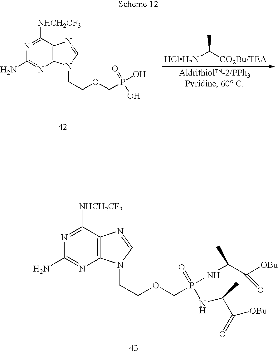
C1(N)=NC2=C(C([NHCH2CF3])=N1)N=CN2CCOCP(=O)(NC(C([OBu])=O)C)NC(C(=O)[OBu])C.C1(N)=NC2=C(C([NHCH2CF3])=N1)N=CN2CCOCP(=O)(O)O.[HClH2N]C([CO2Bu/TEA])C
